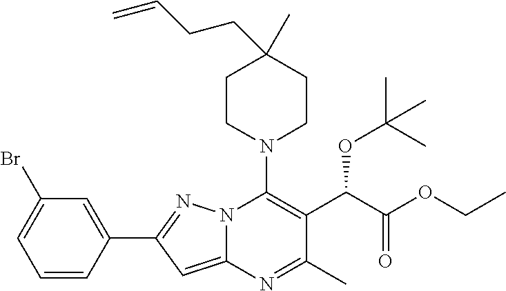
BrC1=CC=CC(C2=NN3C(=C2)N=C(C)C(C(C(OCC)=O)OC(C)(C)C)=C3N2CCC(C)(CCC=C)CC2)=C1
